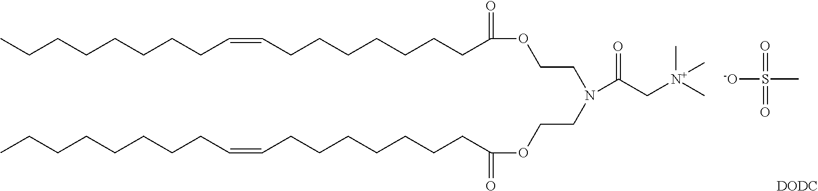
CCCCCCCCC=CCCCCCCCC(OCCN(CCOC(CCCCCCCC=CCCCCCCCC)=O)C(C[N+](C)(C)C)=O)=O.[-O]S(C)(=O)=O.[DODC]
